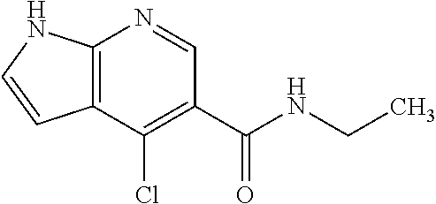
C12=C(NC=C1)N=CC(C(NCC)=O)=C2Cl
